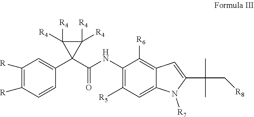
C1([R])=C([R])C=CC(C2(C(NC3=C([R5])C=C4C(=C3[R6])C=C(C(C)(C)C[R8])N4[R7])=O)C([R4])([R4])C2([R4])[R4])=C1
